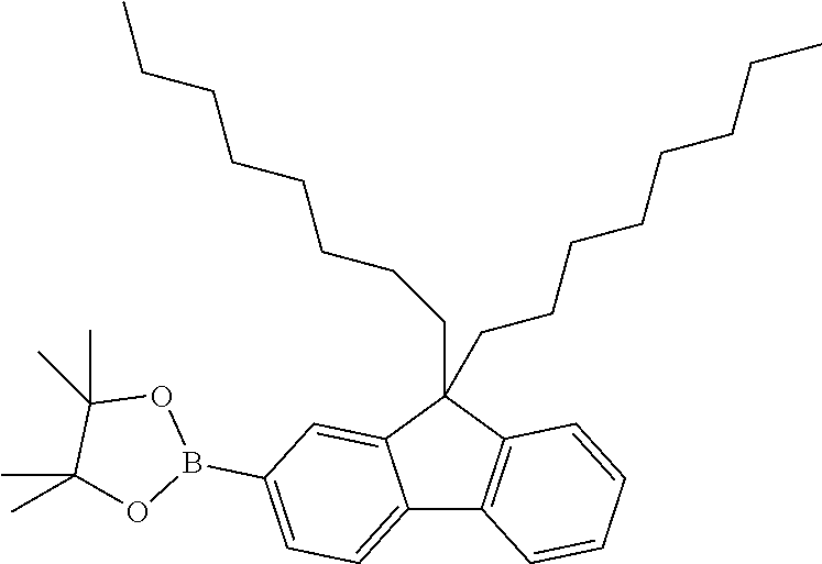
C12=CC=C(B3OC(C)(C)C(C)(C)O3)C=C1C(CCCCCCCC)(CCCCCCCC)C1=C2C=CC=C1
